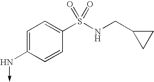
C1=C(N->C)C=CC(S(NCC2CC2)(=O)=O)=C1
